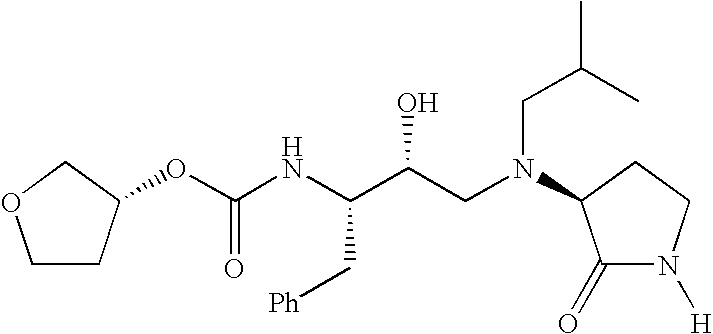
C1CC(OC(NC(C(CN(CC(C)C)C2C(=O)N([H])CC2)O)C[Ph])=O)CO1
